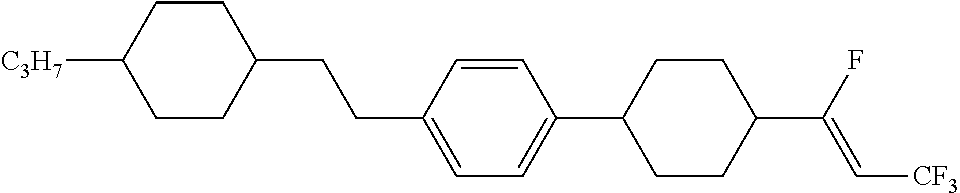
C1CC(CCC2=CC=C(C3CCC(C(F)=C[CF3])CC3)C=C2)CCC1[C3H7]
